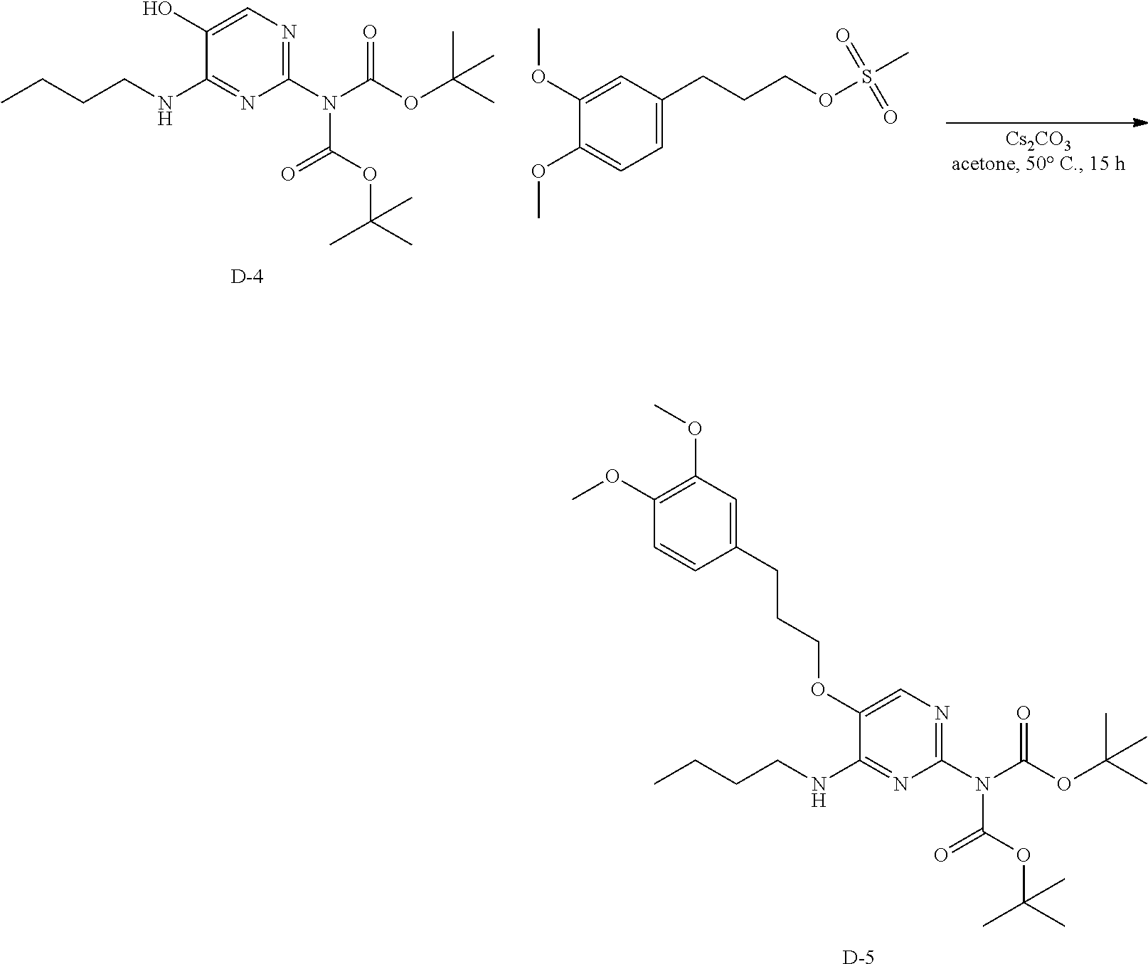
CCCCNC1=NC(N(C(OC(C)(C)C)=O)C(OC(C)(C)C)=O)=NC=C1OCCCC1=CC(OC)=C(OC)C=C1.[D].CCCCNC1=NC(N(C(OC(C)(C)C)=O)C(OC(C)(C)C)=O)=NC=C1O.[D].C1=C(CCCOS(C)(=O)=O)C=C(OC)C(OC)=C1
